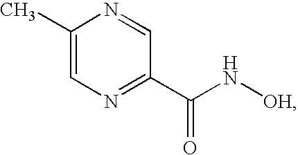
C1(C)=CN=C(C(N[OH])=O)C=N1
